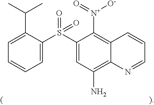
C1(S(C2=CC=CC=C2C(C)C)(=O)=O)=CC(N)=C2C(=C1[N+](=O)[O-])C=CC=N2
